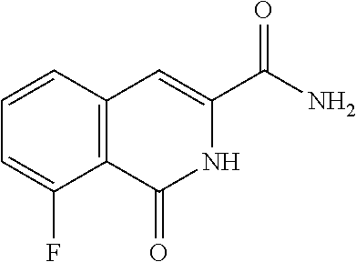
C12=C(C(=O)NC(C(=O)N)=C1)C(F)=CC=C2
